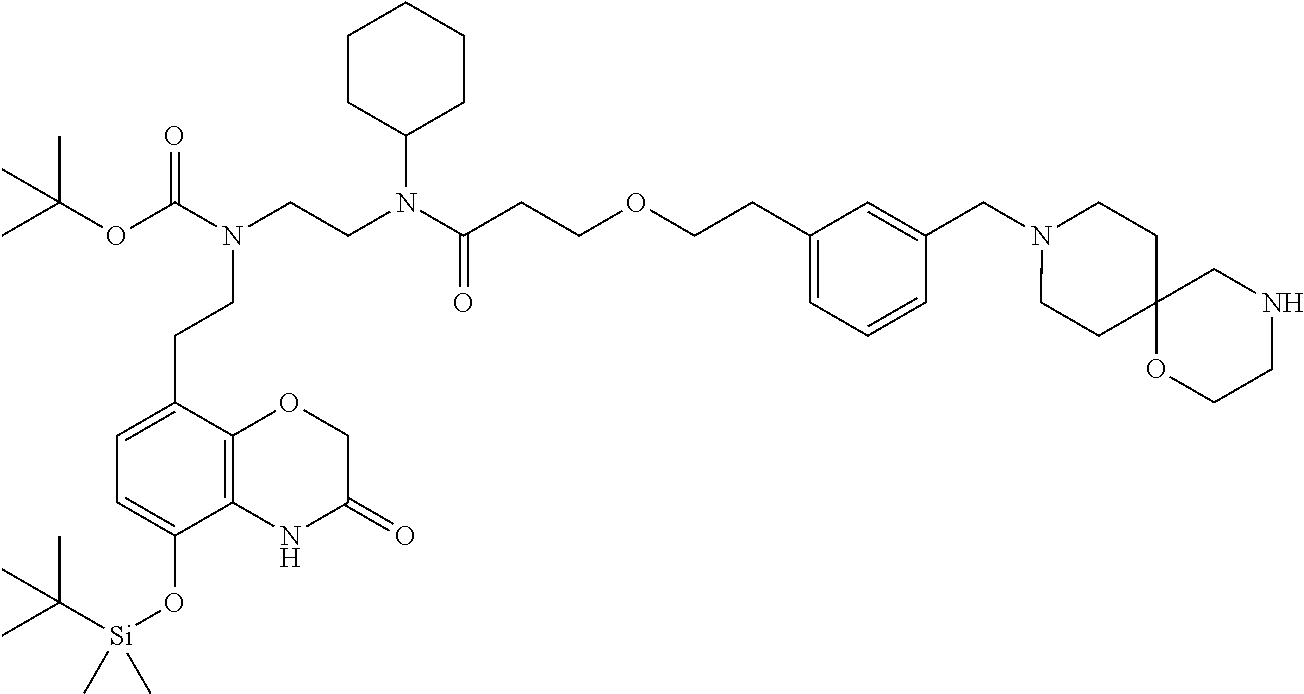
C(CCOCCC1=CC=CC(CN2CCC3(CC2)OCCNC3)=C1)(=O)N(CCN(C(OC(C)(C)C)=O)CCC1=CC=C(O[Si](C(C)(C)C)(C)C)C2=C1OCC(=O)N2)C1CCCCC1
